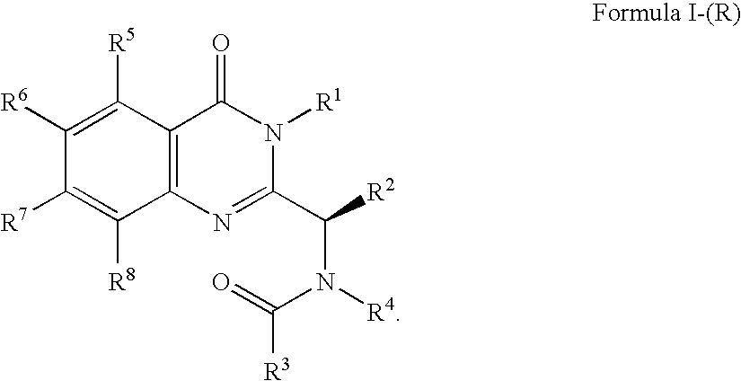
C1([R6])=C([R5])C2=C(C([R8])=C1[R7])N=C(C([R2])N(C(=O)[R3])[R4])N([R1])C2=O
